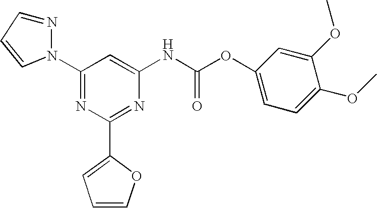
C1(N2N=CC=C2)=NC(C2=CC=CO2)=NC(NC(OC2=CC=C(OC)C(OC)=C2)=O)=C1
